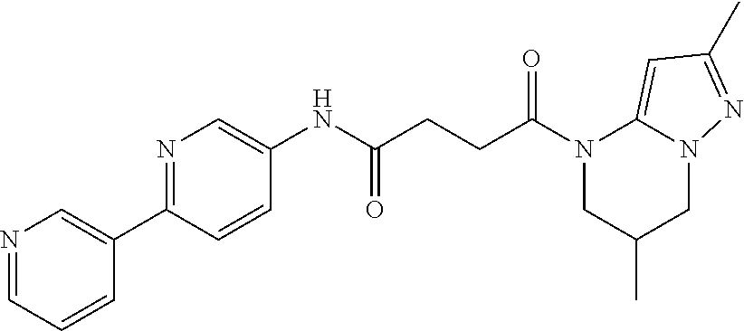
N1=CC=CC(C2=NC=C(NC(CCC(N3CC(C)CN4C3=CC(C)=N4)=O)=O)C=C2)=C1
